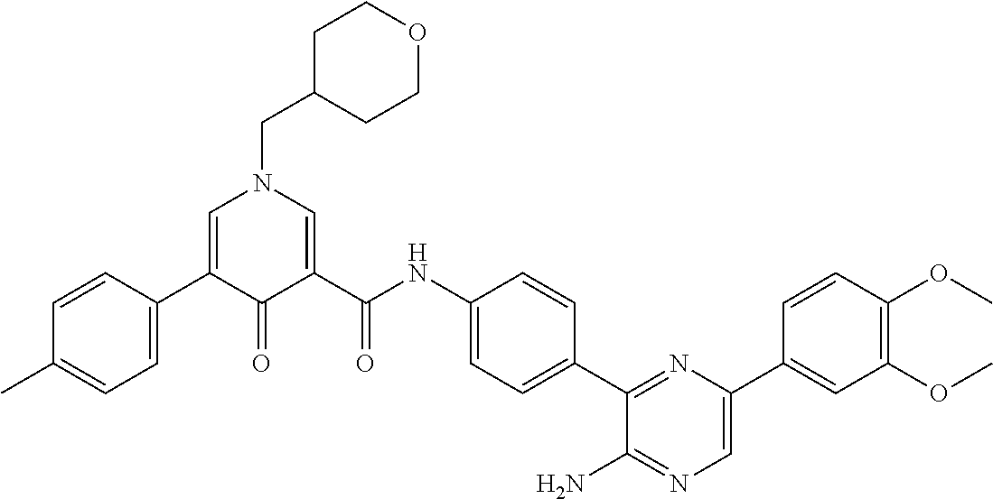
C1=CC(C2=CN(CC3CCOCC3)C=C(C(NC3=CC=C(C4=NC(C5=CC(OC)=C(OC)C=C5)=CN=C4N)C=C3)=O)C2=O)=CC=C1C
